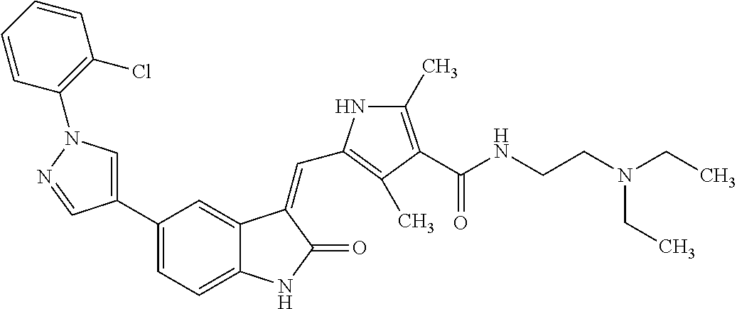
C1=C(C2=CC=C3C(=C2)C(=CC2=C(C)C(C(NCCN(CC)CC)=O)=C(C)N2)C(=O)N3)C=NN1C1=C(Cl)C=CC=C1
